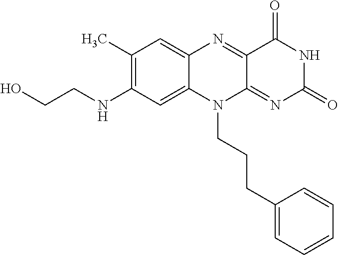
C1(C)=C(NCCO)C=C2C(=C1)N=C1C(=NC(=O)NC1=O)N2CCCC1=CC=CC=C1
